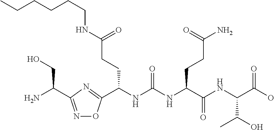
N1=C(C(N)CO)N=C(C(NC(NC(C(NC(C(O)=O)C(C)O)=O)CCC(N)=O)=O)CCC(NCCCCCC)=O)O1
